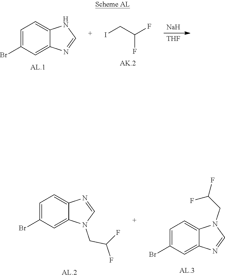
C1=NC2=CC(Br)=CC=C2N1.ICC(F)F.[Na].[THF].C1=NC2=CC(Br)=CC=C2N1CC(F)F.C1=NC2=CC=C(Br)C=C2N1CC(F)F
